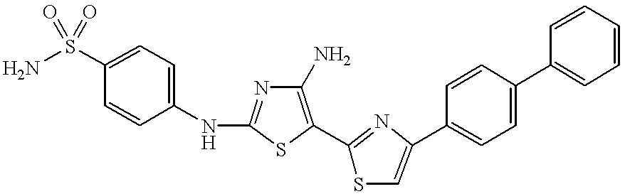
NS(C1=CC=C(NC2=NC(N)=C(C3=NC(C4=CC=C(C5=CC=CC=C5)C=C4)=CS3)S2)C=C1)(=O)=O
